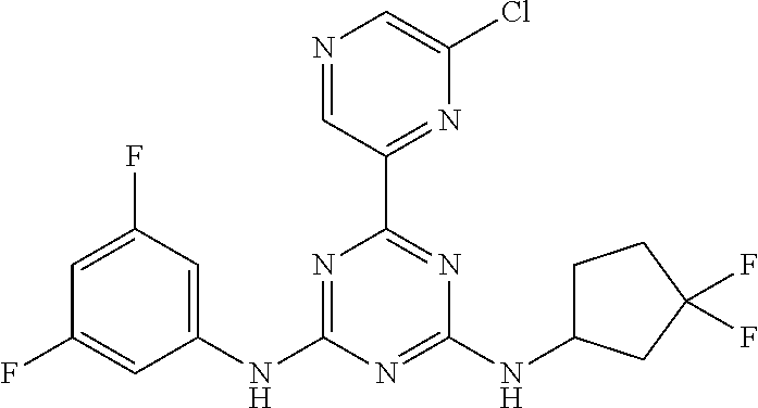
N1=C(NC2=CC(F)=CC(F)=C2)N=C(NC2CCC(F)(F)C2)N=C1C1=NC(Cl)=CN=C1
